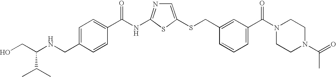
C1=C(SCC2=CC(C(N3CCN(C(=O)C)CC3)=O)=CC=C2)SC(NC(=O)C2=CC=C(CNC(CO)C(C)C)C=C2)=N1
